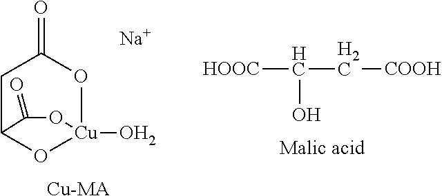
C1C2O[Cu](O)(OC1=O)OC2=O.[Na].[Cu-MA].[HOOC]C(C[COOH])O
